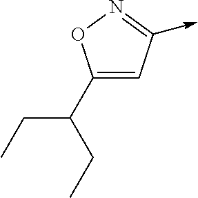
C1(C(CC)CC)=CC(->C)=NO1
